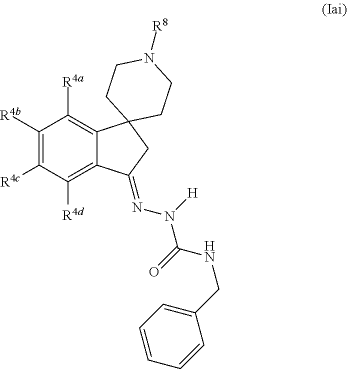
C1([R4b])=C([R4c])C([R4d])=C2C(=C1[R4a])C1(CC2=NN(C(=O)NCC2=CC=CC=C2)[H])CCN([R8])CC1
